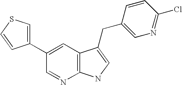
C1(C2=CSC=C2)=CC2=C(N=C1)NC=C2CC1=CN=C(Cl)C=C1
